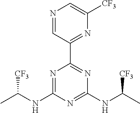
N1=C(NC(C)[CF3])N=C(NC(C)[CF3])N=C1C1=NC([CF3])=CN=C1
